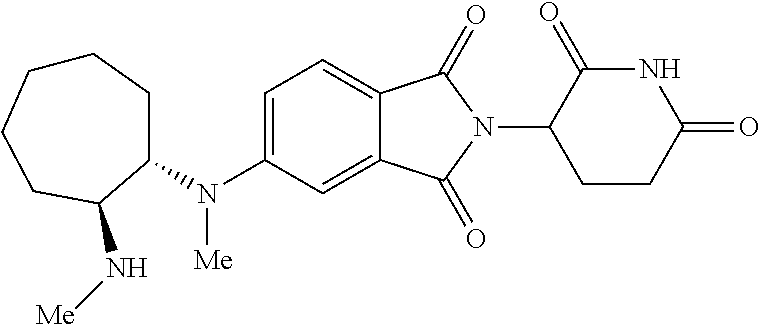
N(C1=CC=C2C(=C1)C(=O)N(C1CCC(=O)NC1=O)C2=O)([Me])C1C(N[Me])CCCCC1
